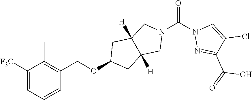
C1([F3C])=CC=CC(COC2CC3([H])C([H])(C2)CN(C(N2N=C(C(=O)O)C(Cl)=C2)=O)C3)=C1C
